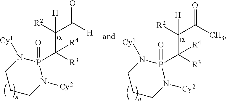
C(C([R3])([R4])P1(=O)N([Cy1])CCCN1[Cy2])(C([H])=O)([R2])[H].C(C([R3])([R4])P1(=O)N([Cy1])CCCN1[Cy2])(C(C)=O)([R2])[H]
